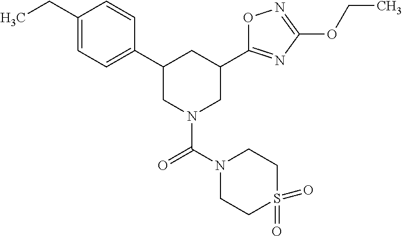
C1(C2=CC=C(CC)C=C2)CN(C(=O)N2CCS(=O)(=O)CC2)CC(C2=NC(OCC)=NO2)C1
